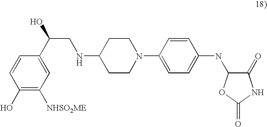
C1(O)=C([NHSO2ME])C=C(C(O)CNC2CCN(C3=CC=C(NC4C(=O)NC(=O)O4)C=C3)CC2)C=C1
